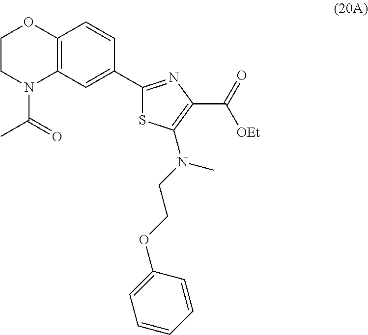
C12=C(C=C(C3=NC(C(=O)[OEt])=C(N(CCOC4=CC=CC=C4)C)S3)C=C1)N(C(=O)C)CCO2
